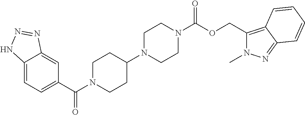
C12=CC=C(C(=O)N3CCC(N4CCN(C(=O)OCC5=C6C(=NN5C)C=CC=C6)CC4)CC3)C=C1N=NN2
